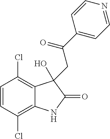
C1=CC(Cl)=C2C(=C1Cl)C(O)(CC(C1=CC=NC=C1)=O)C(=O)N2
